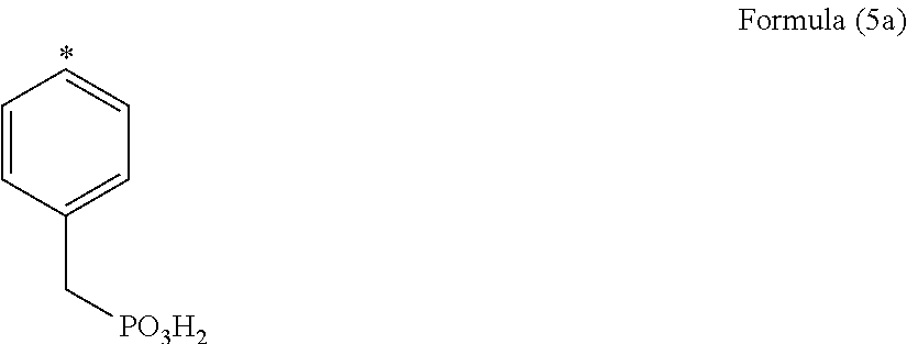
C1=CC(C[PO3H2])=CC=C1
